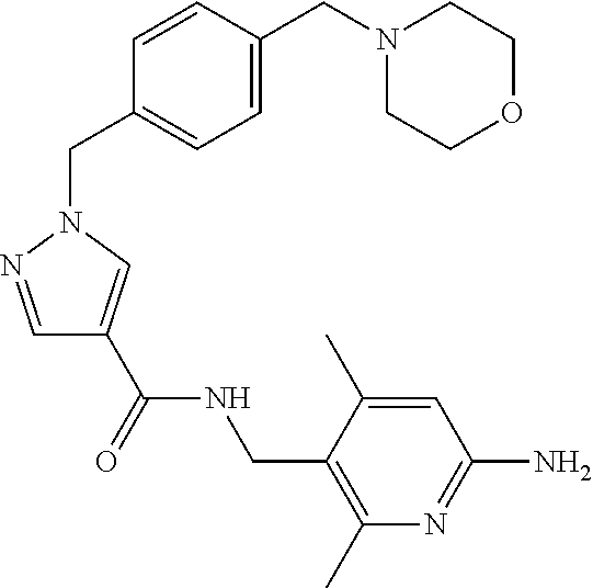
C1=NN(CC2=CC=C(CN3CCOCC3)C=C2)C=C1C(=O)NCC1=C(C)N=C(N)C=C1C
